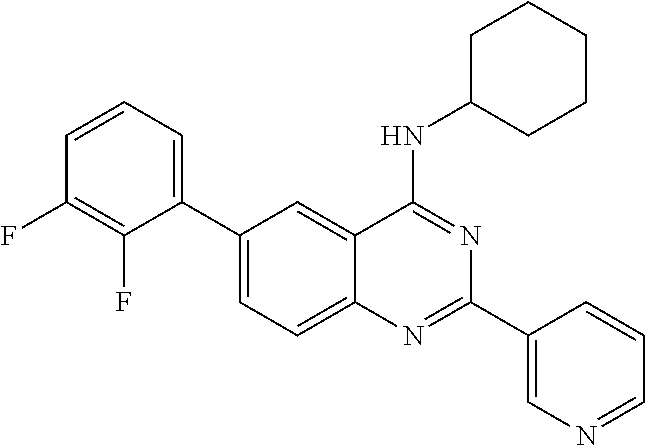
C1(C2=CC=CC(F)=C2F)=CC=C2C(=C1)C(NC1CCCCC1)=NC(C1=CN=CC=C1)=N2
